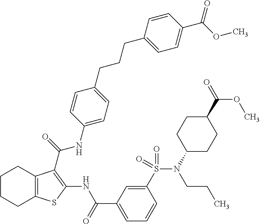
C1CCC2=C(C1)C(C(=O)NC1=CC=C(CCCC3=CC=C(C(OC)=O)C=C3)C=C1)=C(NC(C1=CC=CC(S(N(C3CCC(C(=O)OC)CC3)CCC)(=O)=O)=C1)=O)S2
